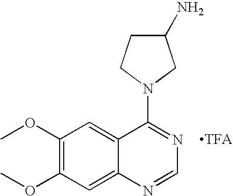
COC1=C(OC)C=C2C(=C1)C(N1CC(N)CC1)=NC=N2
